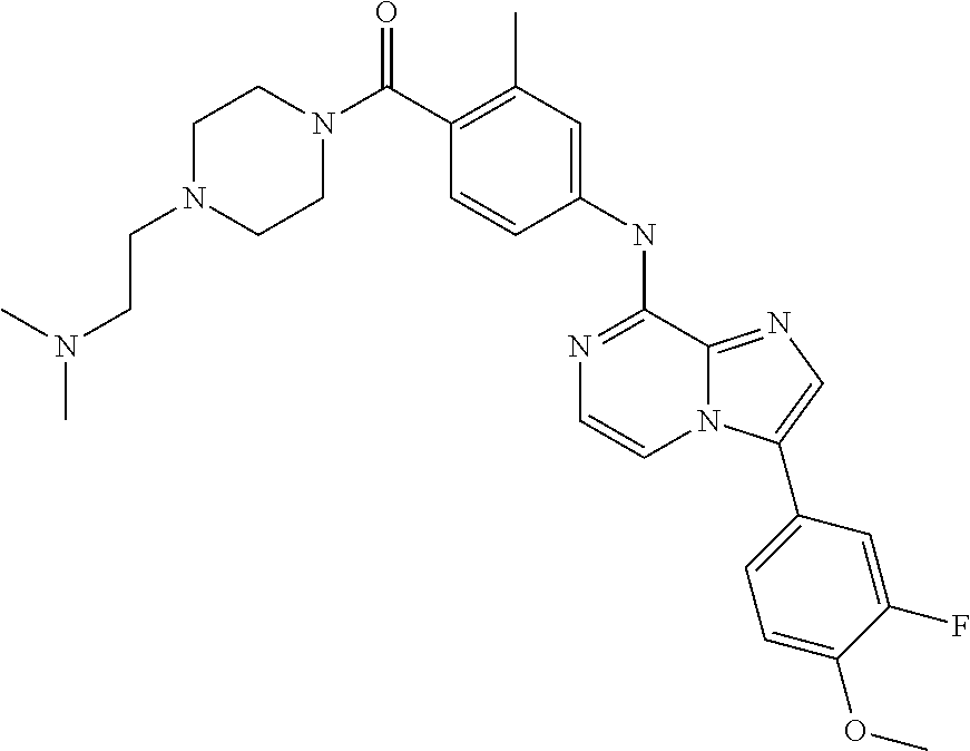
C1(NC2=NC=CN3C2=NC=C3C2=CC=C(OC)C(F)=C2)=CC(C)=C(C(N2CCN(CCN(C)C)CC2)=O)C=C1
